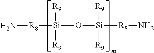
O([Si]([R8]N)([R9])[R9])[Si]([R9])([R8]N)[R9]
